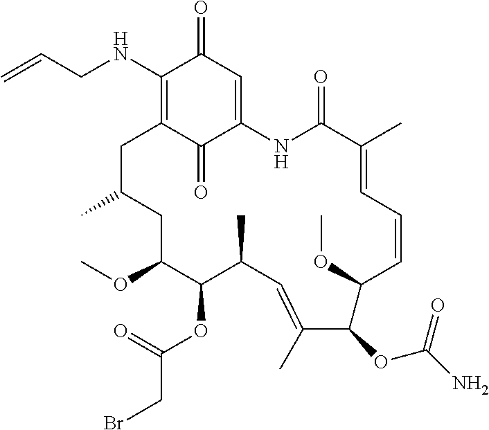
C=CCNC1=C2C(=O)C(=CC1=O)NC(=O)C(C)=CC=CC(OC)C(OC(N)=O)C(C)=CC(C)C(OC(CBr)=O)C(OC)CC(C)C2
